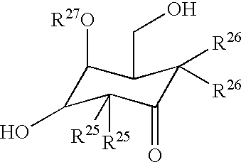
C1([R27O])C(O)C([R25])([R25])C(=O)C([R26])([R26])C1CO
